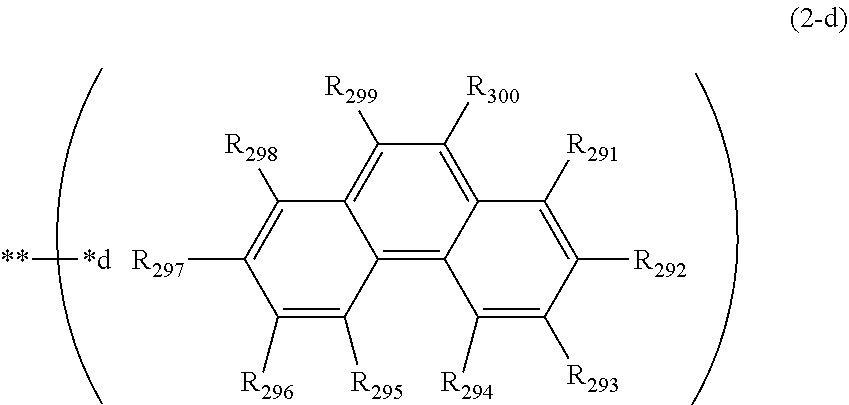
C12=C3C(=C([R300])C([R299])=C1C([R298])=C([R297])C([R296])=C2[R295])C([R291])=C([R292])C([R293])=C3[R294].[*d][**]
